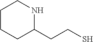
C1(CCS)NCCCC1
